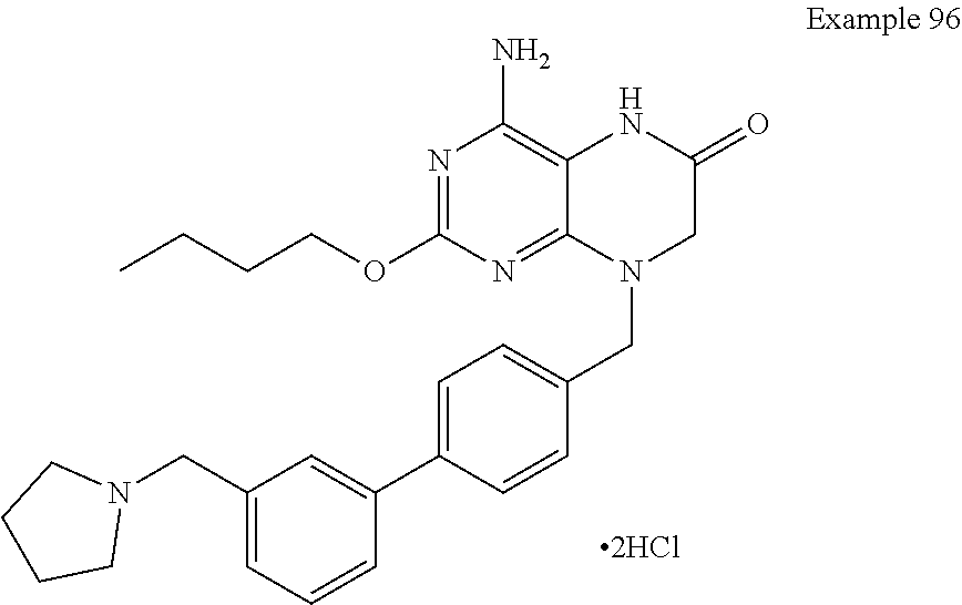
N1=C(OCCCC)N=C2C(=C1N)NC(=O)CN2CC1=CC=C(C2=CC(CN3CCCC3)=CC=C2)C=C1.[2HCl]
